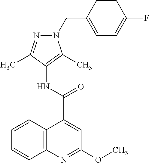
C12=C(N=C(OC)C=C1C(NC1=C(C)N(CC3=CC=C(F)C=C3)N=C1C)=O)C=CC=C2
